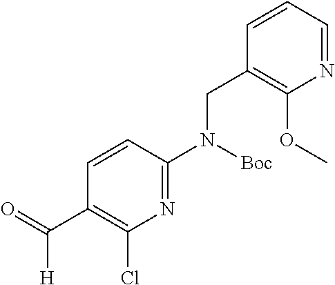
C1=CC(N([Boc])CC2=C(OC)N=CC=C2)=NC(Cl)=C1C(=O)[H]
